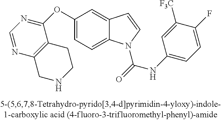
C1(OC2=NC=NC3=C2CCNC3)=CC=C2C(=C1)C=CN2C(=O)NC1=CC=C(F)C([CF3])=C1
